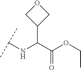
C1(C(C(OCC)=O)NC(C)C)COC1
